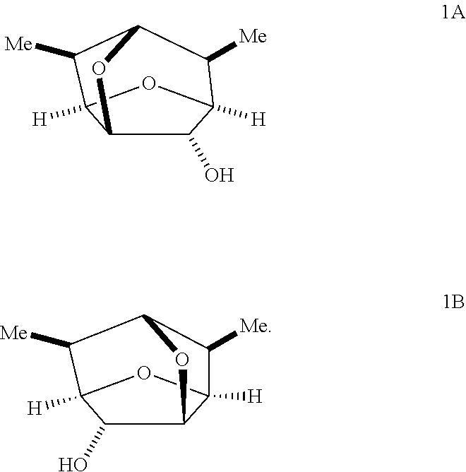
O1C2C(O)C3([H])OC2([H])C([Me])C1C3[Me].O1C2C(O)C3([H])OC2([H])C([Me])C1C3[Me]
